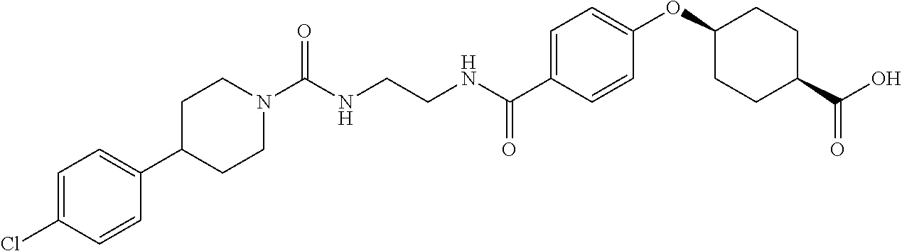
C(NCCNC(C1=CC=C(OC2CCC(C(O)=O)CC2)C=C1)=O)(=O)N1CCC(C2=CC=C(Cl)C=C2)CC1
